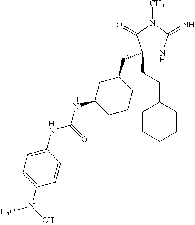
C1(CCC2CCCCC2)(CC2CC(NC(=O)NC3=CC=C(N(C)C)C=C3)CCC2)NC(=N)N(C)C1=O
